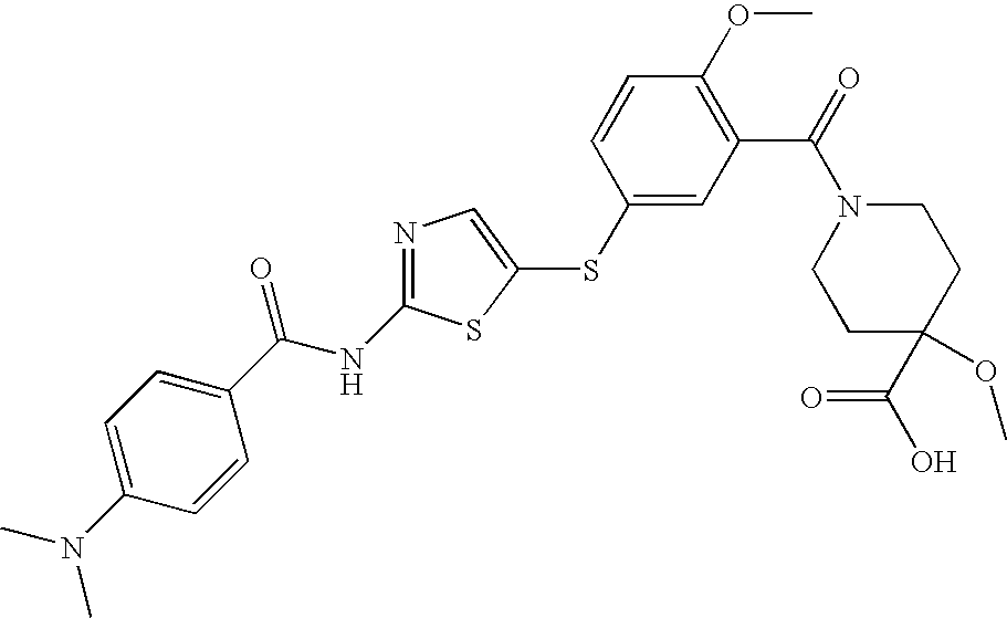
C1=C(N(C)C)C=CC(C(NC2=NC=C(SC3=CC(C(=O)N4CCC(C(O)=O)(OC)CC4)=C(OC)C=C3)S2)=O)=C1
